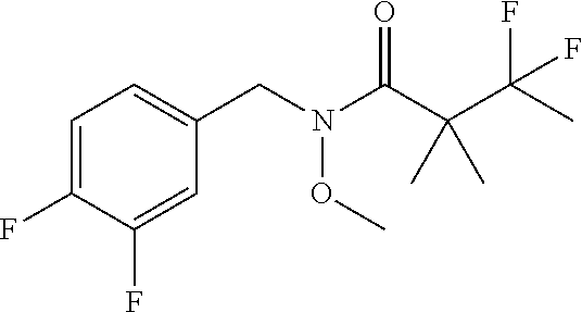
C1=C(F)C(F)=CC(CN(C(C(C(C)(F)F)(C)C)=O)OC)=C1
